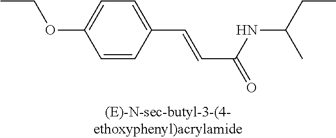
C1=CC(C=CC(=O)NC(CC)C)=CC=C1OCC
